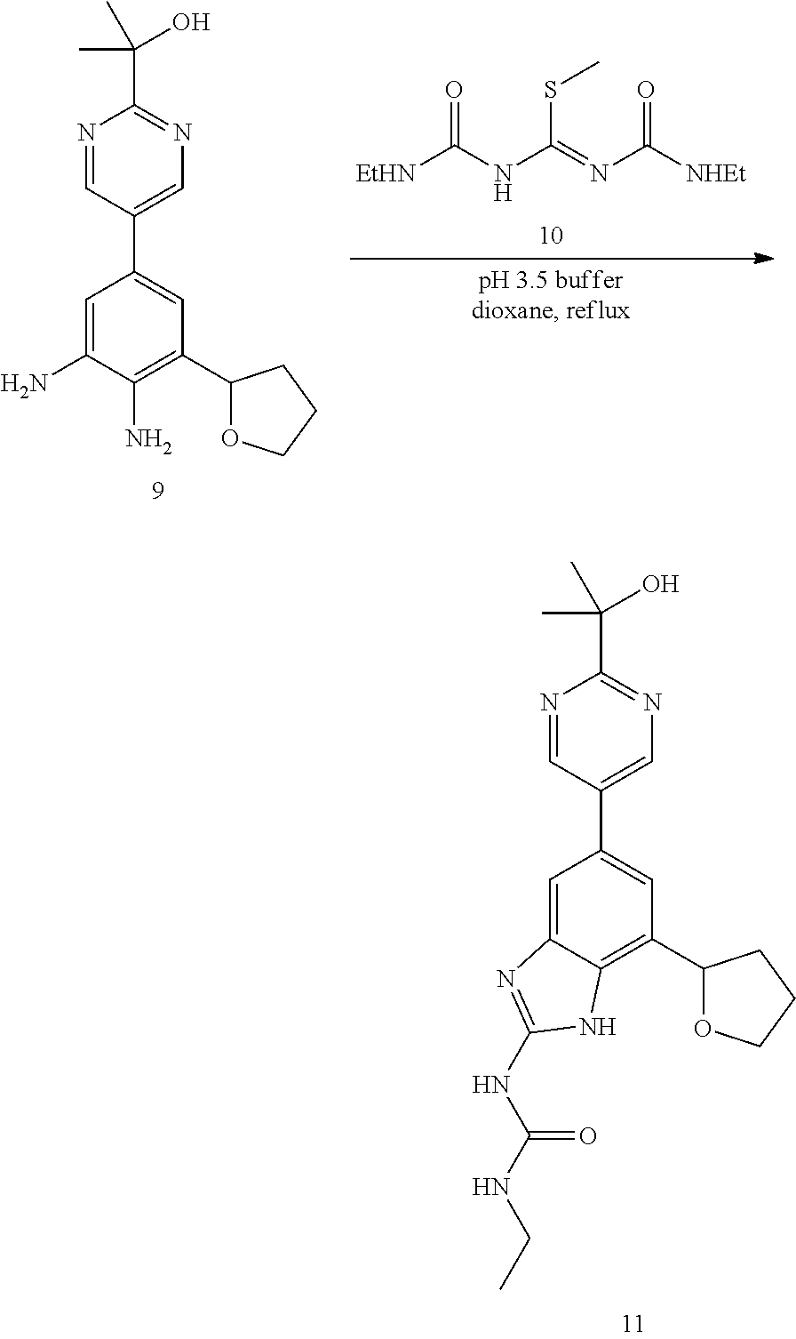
N1=CC(C2=CC(C3OCCC3)=C(N)C(N)=C2)=CN=C1C(C)(O)C.[EtHN]C(NC(=NC([NHEt])=O)SC)=O.N1=CC(C2=CC(C3OCCC3)=C3C(=C2)N=C(NC(NCC)=O)N3)=CN=C1C(C)(O)C
